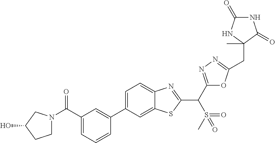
C1=CC=C(C(=O)N2CCC(O)C2)C=C1C1=CC=C2C(=C1)SC(C(C1=NN=C(CC3(C)NC(=O)NC3=O)O1)S(C)(=O)=O)=N2
